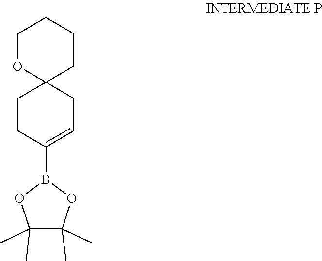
C1CC2(OCCCC2)CC=C1B1OC(C)(C)C(C)(C)O1
